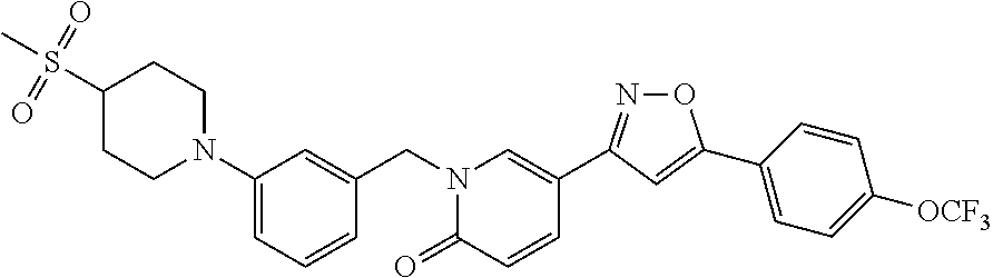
C1(N2CCC(S(C)(=O)=O)CC2)=CC=CC(CN2C(=O)C=CC(C3=NOC(C4=CC=C([OCF3])C=C4)=C3)=C2)=C1
